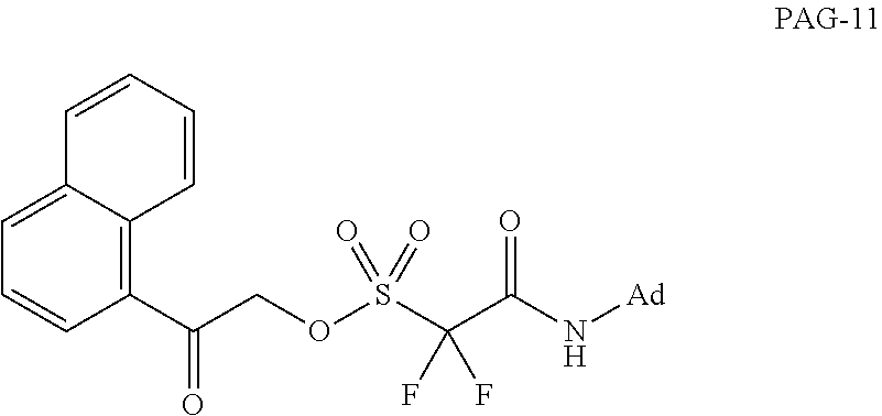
C1(C(COS(C(C(N[Ad])=O)(F)F)(=O)=O)=O)=C2C(=CC=C1)C=CC=C2
